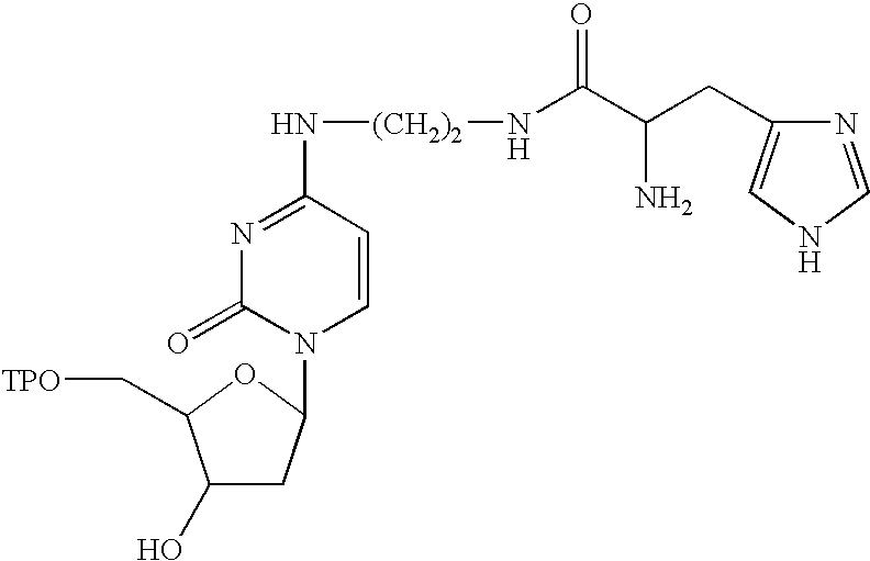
N1=C(N[(CH2)2]NC(C(CC2=CNC=N2)N)=O)C=CN(C2CC(O)C(C[TPO])O2)C1=O
